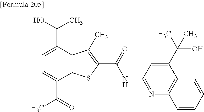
C1=C(C(=O)C)C2=C(C(C(O)C)=C1)C(C)=C(C(=O)NC1=NC3=C(C(C(C)(O)C)=C1)C=CC=C3)S2
